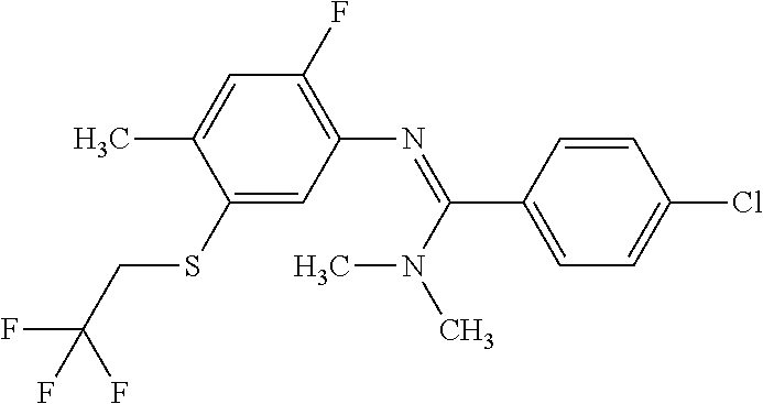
C1(F)=C(N=C(C2=CC=C(Cl)C=C2)N(C)C)C=C(SCC(F)(F)F)C(C)=C1
